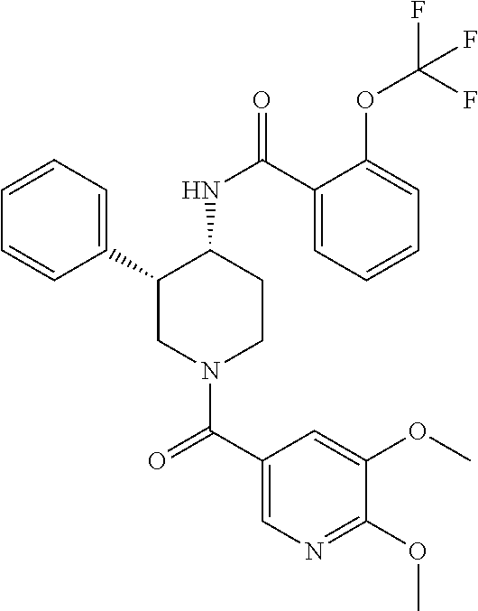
C1=CC=C(C2CN(C(C3=CN=C(OC)C(OC)=C3)=O)CCC2NC(=O)C2=CC=CC=C2OC(F)(F)F)C=C1
